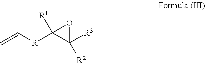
C=C[R]C1([R1])C([R3])([R2])O1
